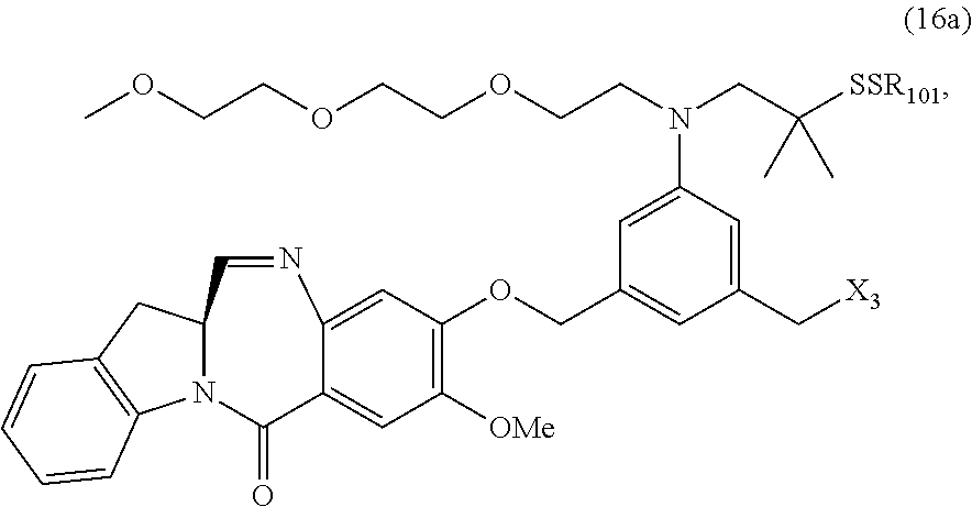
C1=C2C(=O)N3C4=C(CC3C=NC2=CC(OCC2=CC(C[X3])=CC(N(CC([SSR101])(C)C)CCOCCOCCOC)=C2)=C1[OMe])C=CC=C4
